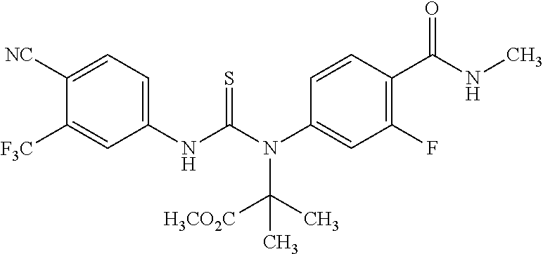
C1([NC])=CC=C(NC(N(C2=CC(F)=C(C(NC)=O)C=C2)C([H3CO2C])(C)C)=S)C=C1[F3C]
